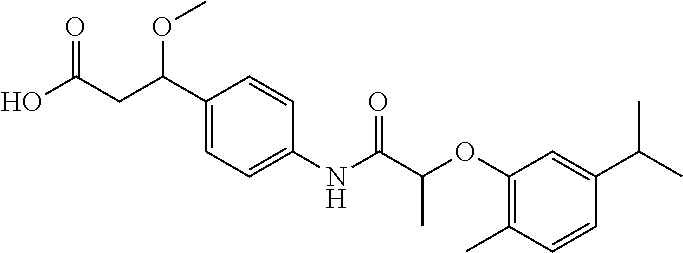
C1(C(CC(O)=O)OC)=CC=C(NC(C(OC2=C(C)C=CC(C(C)C)=C2)C)=O)C=C1
